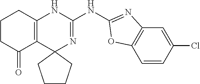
C1CC(=O)C2=C(C1)NC(NC1=NC3=C(C=CC(Cl)=C3)O1)=NC21CCCC1
